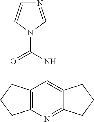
C12=C(N=C3C(=C1NC(N1C=NC=C1)=O)CCC3)CCC2
